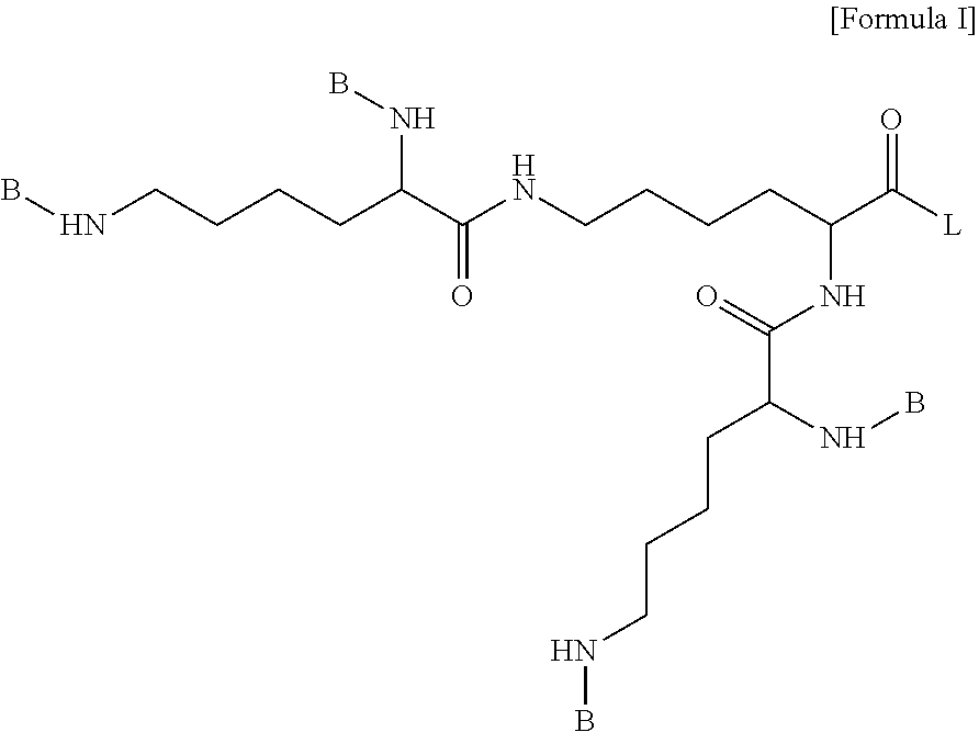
N(CCCCC(C(NCCCCC(C([L])=O)NC(C(CCCCNB)NB)=O)=O)NB)B
